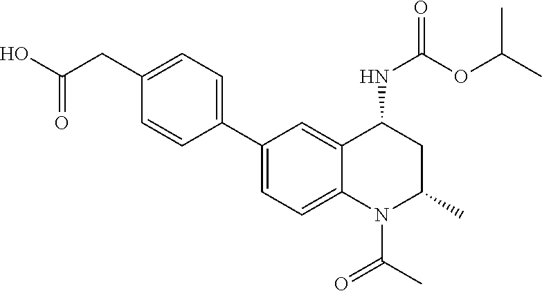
C1(C2=CC=C3C(=C2)C(NC(=O)OC(C)C)CC(C)N3C(C)=O)=CC=C(CC(O)=O)C=C1
